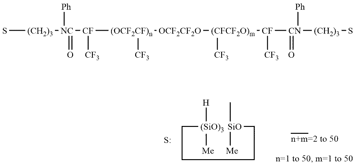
C1[(SiO)3]([H])([Me])[SiO](C)([Me])CCC1.S.S[(CH2)3][NC]([Ph])(=O)[CF]([CF3])[(OCF2CF)n]([OCF2CF2O][(CFCF2O)m]([CF]([CN](=O)([Ph])[(CH2)3]S)[CF3])[CF3])[CF3]
